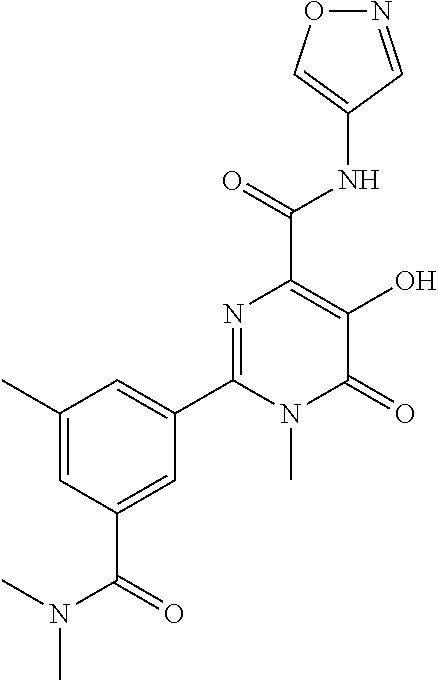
O1N=CC(NC(C2=C(O)C(=O)N(C)C(C3=CC(C)=CC(C(=O)N(C)C)=C3)=N2)=O)=C1
